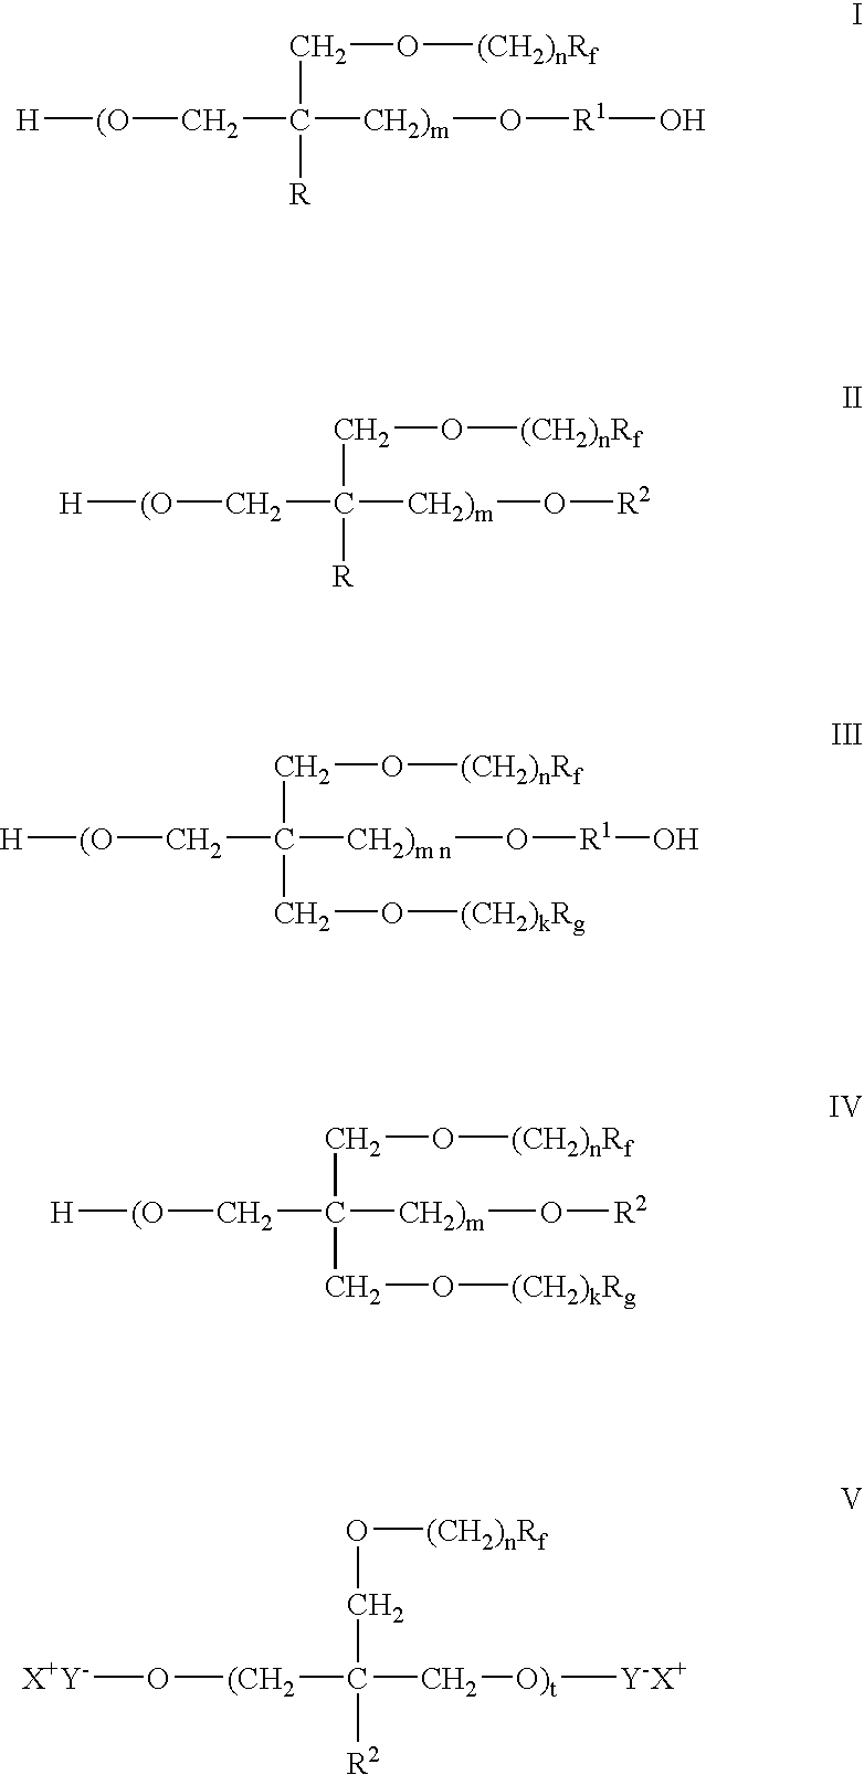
[H][(O]CC([CH2)m]O[R1]O)([R])CO[(CH2)nRf].[H][(O]CC([CH2)m]O[R2])([R])CO[(CH2)nRf].[H][(O]CC([CH2)m n]O[R1]O)(CO[(CH2)kRg])CO[(CH2)nRf].[H][(O]CC([CH2)m]O[R2])(CO[(CH2)kRg])CO[(CH2)nRf].[X+Y-]O[(CH2]C(C[O)t][Y-X+])([R2])CO[(CH2)nRf]
